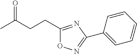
CC(CCC1=NC(C2=CC=CC=C2)=NO1)=O
